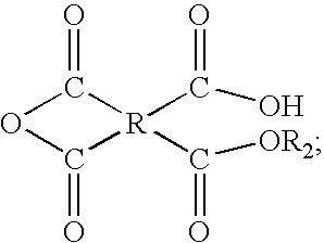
O1C(=O)[R](C(O)=O)(C([OR2])=O)C1=O
